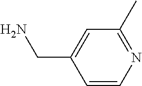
C1=C(CN)C=CN=C1C
